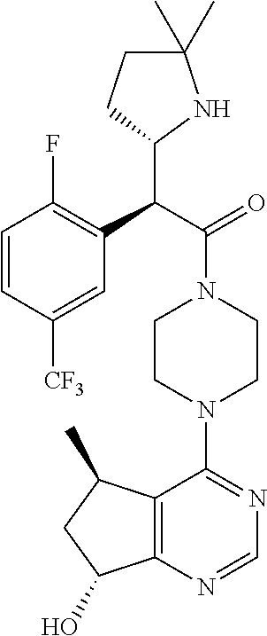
C1=CC([CF3])=CC(C(C(=O)N2CCN(C3=NC=NC4=C3C(C)CC4O)CC2)C2NC(C)(C)CC2)=C1F
